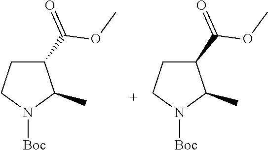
N1([Boc])C(C)C(C(=O)OC)CC1.N1([Boc])C(C)C(C(=O)OC)CC1
